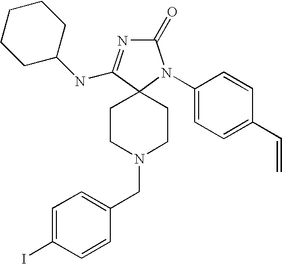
C1CN(CC2=CC=C(I)C=C2)CCC12N(C1=CC=C(C=C)C=C1)C(=O)N=C2NC1CCCCC1
